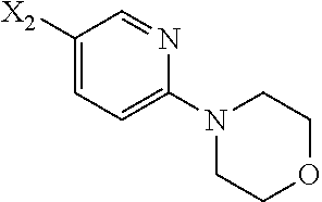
C1([X2])=CC=C(N2CCOCC2)N=C1
